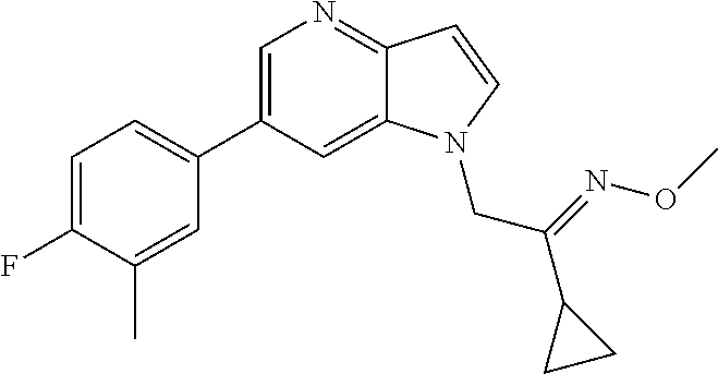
C1=C(C2=CC=C(F)C(C)=C2)C=C2C(=N1)C=CN2CC(=NOC)C1CC1
